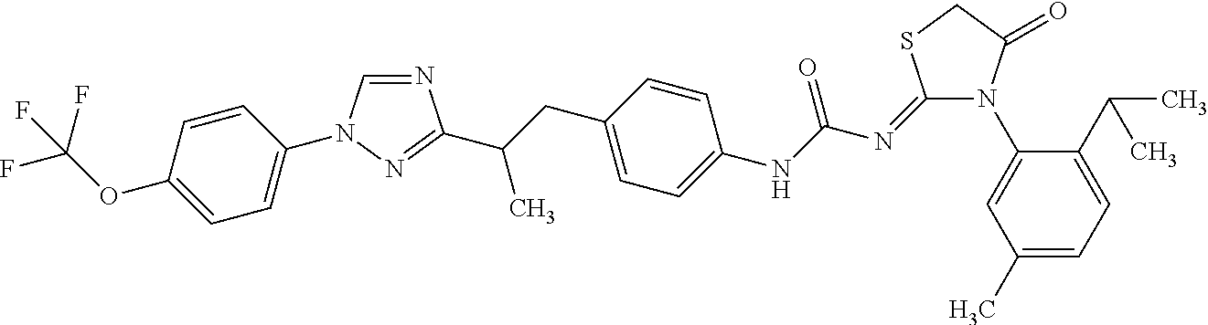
N1=CN(C2=CC=C(OC(F)(F)F)C=C2)N=C1C(CC1=CC=C(NC(N=C2N(C3=CC(C)=CC=C3C(C)C)C(=O)CS2)=O)C=C1)C
